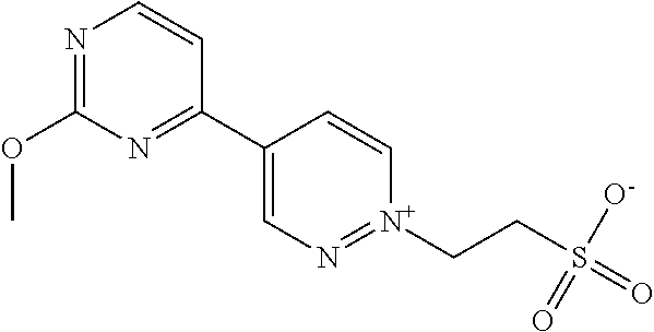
N1=C(OC)N=C(C2=CN=[N+](CCS(=O)([O-])=O)C=C2)C=C1
